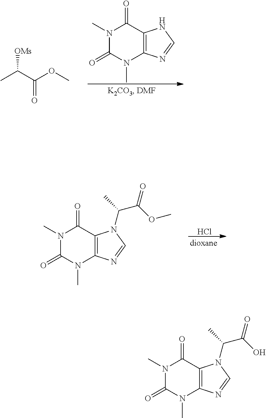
Cl.N1(C)C(=O)N(C)C2=C(C1=O)N(C(C(=O)OC)C)C=N2.N1(C)C(=O)N(C)C2=C(C1=O)NC=N2.CC(C(=O)OC)[OMs].N1(C)C(=O)N(C)C2=C(C1=O)N(C(C(=O)O)C)C=N2
